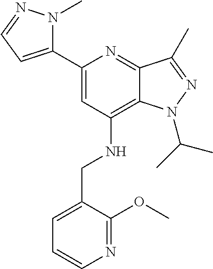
N1(C)C(C2=CC(NCC3=CC=CN=C3OC)=C3C(=N2)C(C)=NN3C(C)C)=CC=N1
